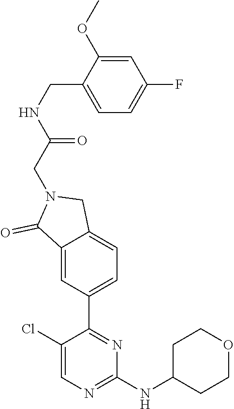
C1(NC2CCOCC2)=NC=C(Cl)C(C2=CC=C3C(=C2)C(=O)N(CC(NCC2=CC=C(F)C=C2OC)=O)C3)=N1
